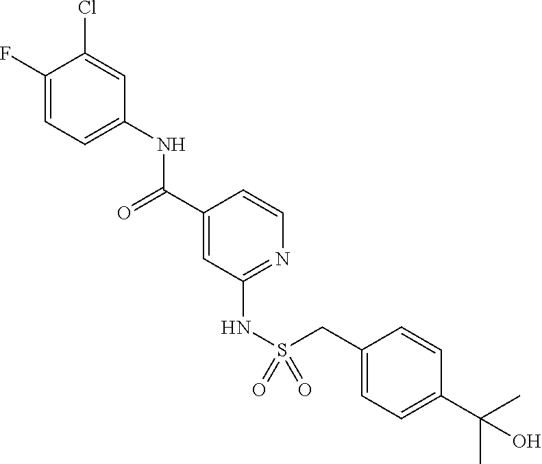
C1(F)=CC=C(NC(C2=CC(NS(=O)(=O)CC3=CC=C(C(C)(C)O)C=C3)=NC=C2)=O)C=C1Cl
